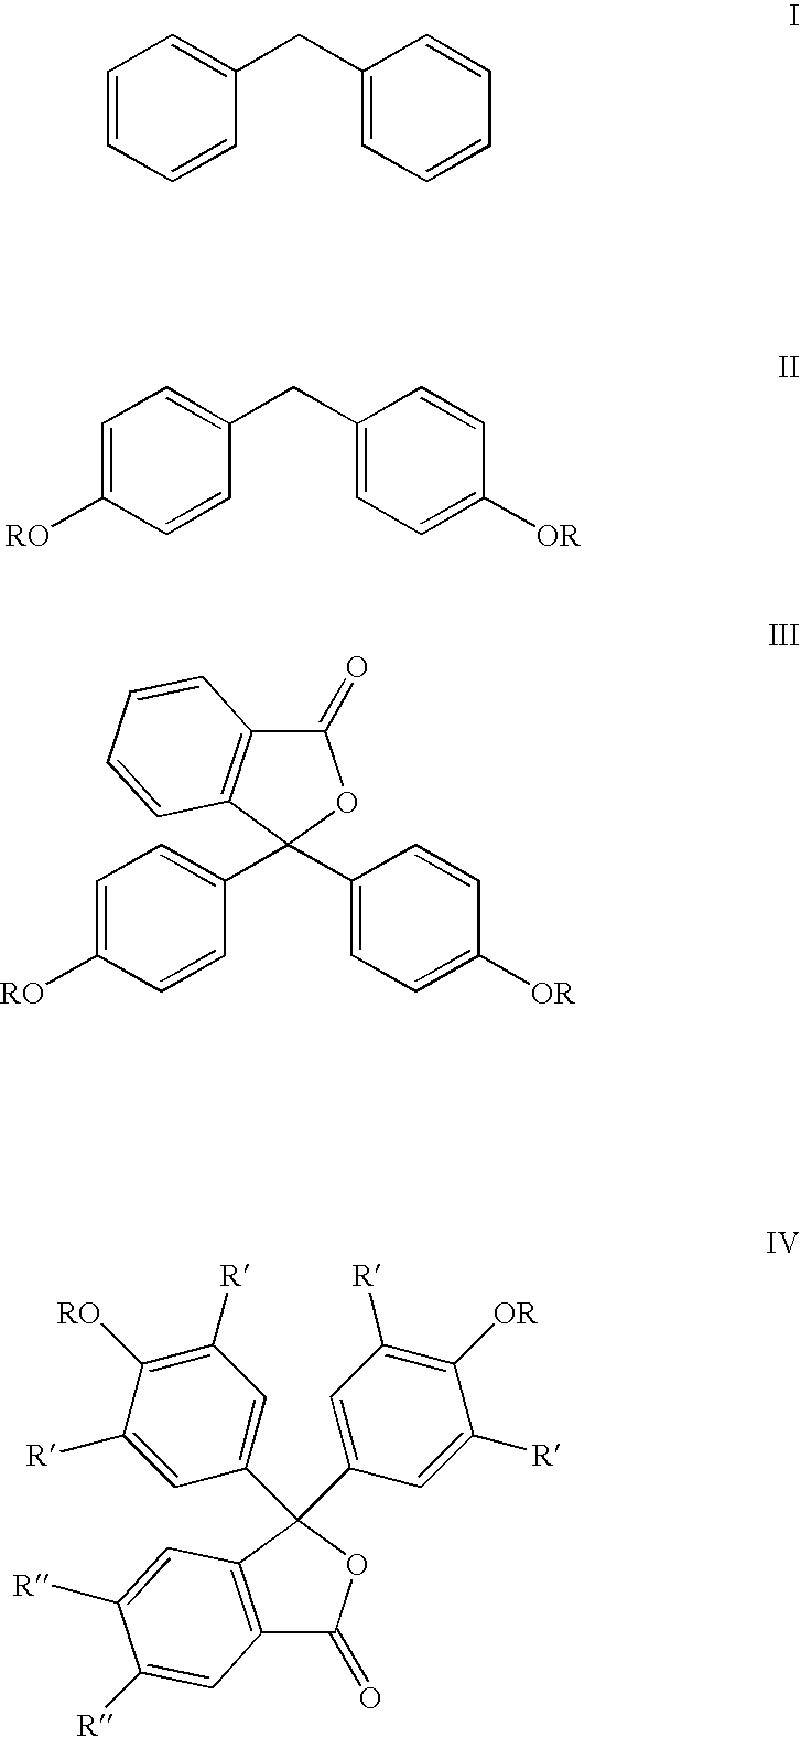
C1=CC=CC(CC2=CC=CC=C2)=C1.C1=C([RO])C=CC(CC2=CC=C([OR])C=C2)=C1.C1=C([RO])C=CC(C2(C3=CC=C([OR])C=C3)C3=C(C(=O)O2)C=CC=C3)=C1.[R]C1=CC(C2(C3=CC([R])=C([OR])C([R])=C3)OC(=O)C3=C2C=C([R])C([R])=C3)=CC([R])=C1[RO]
